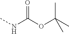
CC(C)(OC(NC)=O)C
